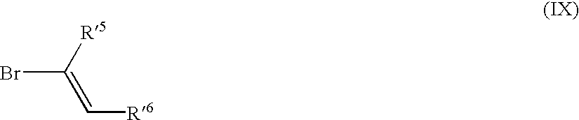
BrC([R5])=C[R6]
